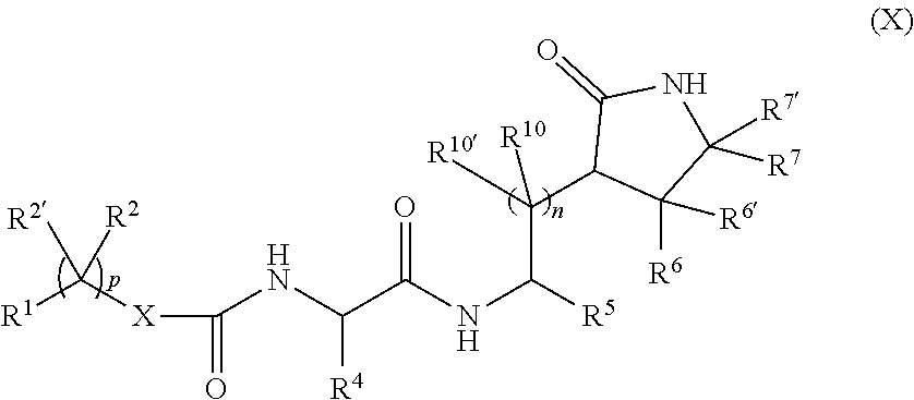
[R1]C([X]C(=O)NC(C(NC([R5])C([R10])(C1C([R6])([R6])C([R7])([R7])NC1=O)[R10])=O)[R4])([R2])[R2]
